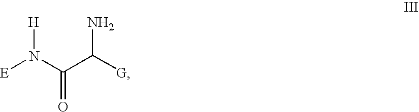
[H]N(C(C([G])N)=O)[E]
